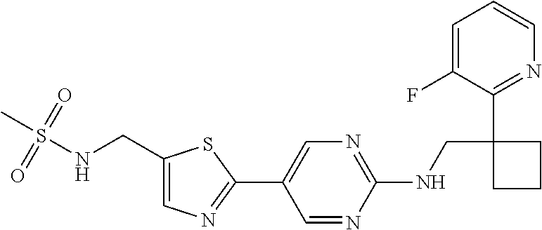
C1(NCC2(C3=NC=CC=C3F)CCC2)=NC=C(C2=NC=C(CNS(C)(=O)=O)S2)C=N1
